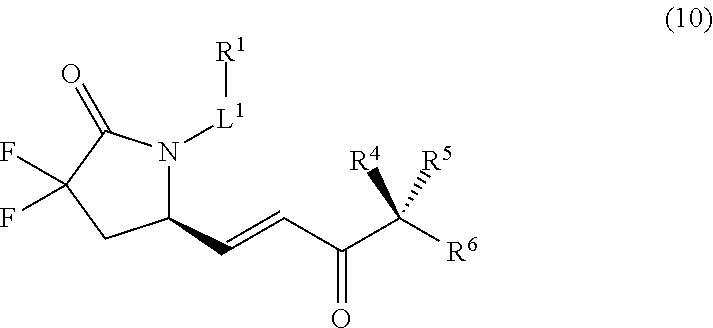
C1(C=CC(C([R6])([R5])[R4])=O)N([L1][R1])C(=O)C(F)(F)C1
